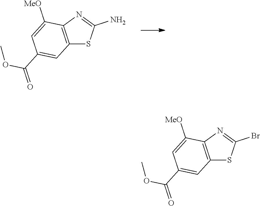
C12=C(N=C(N)S1)C([MeO])=CC(C(=O)OC)=C2.C12=C(N=C(Br)S1)C([MeO])=CC(C(=O)OC)=C2
